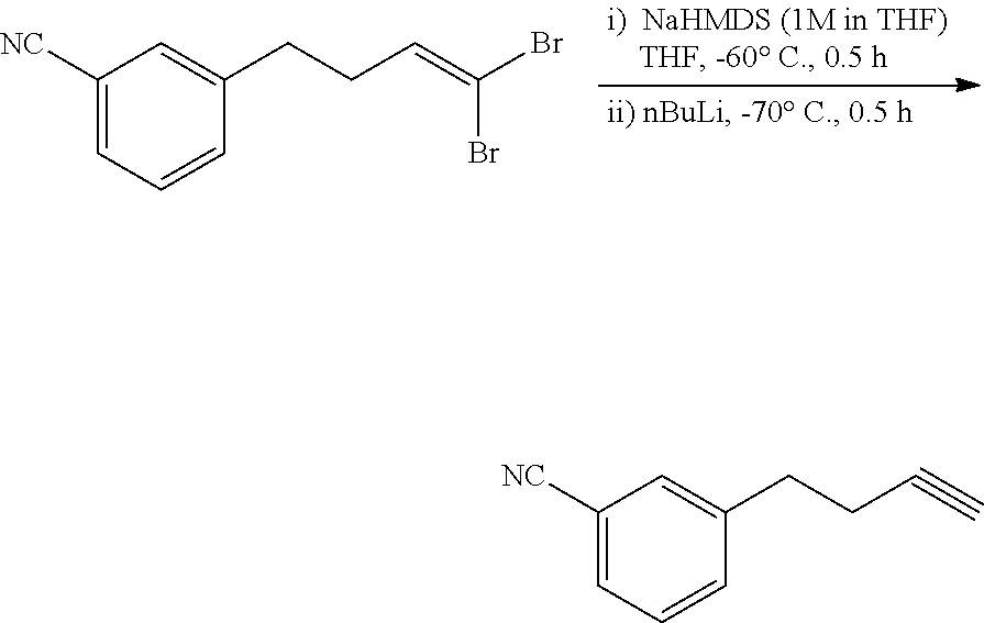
C1([NC])=CC=CC(CCC=C(Br)Br)=C1.C1([NC])=CC=CC(CCC#C)=C1
